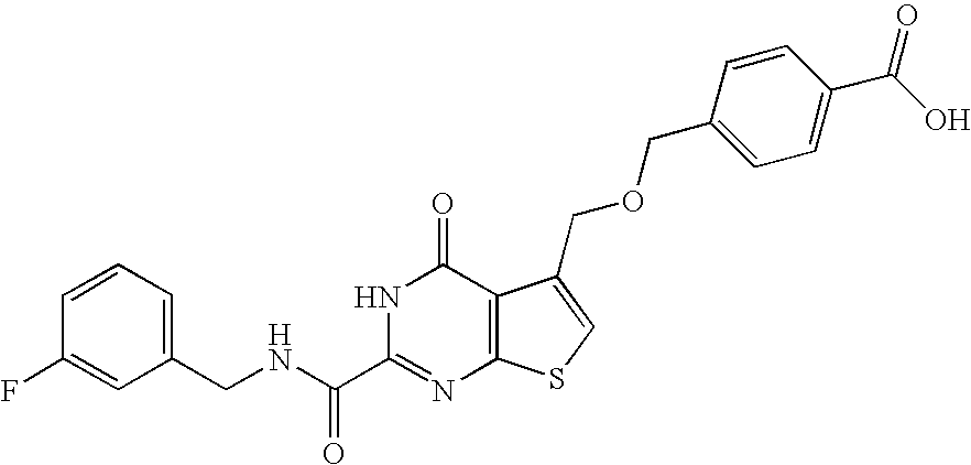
C1(CNC(C2=NC3=C(C(=O)N2)C(COCC2=CC=C(C(O)=O)C=C2)=CS3)=O)=CC=CC(F)=C1
